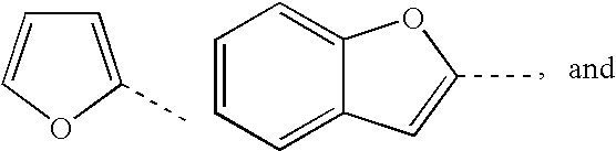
C1=CC=C2C(=C1)OC(C)=C2.C1=C(C)OC=C1
